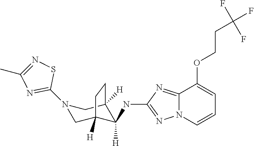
N1(C2=NC(C)=NS2)CC2([H])C(NC3=NN4C(=N3)C(OCCC(F)(F)F)=CC=C4)([H])C([H])(C1)CC2
